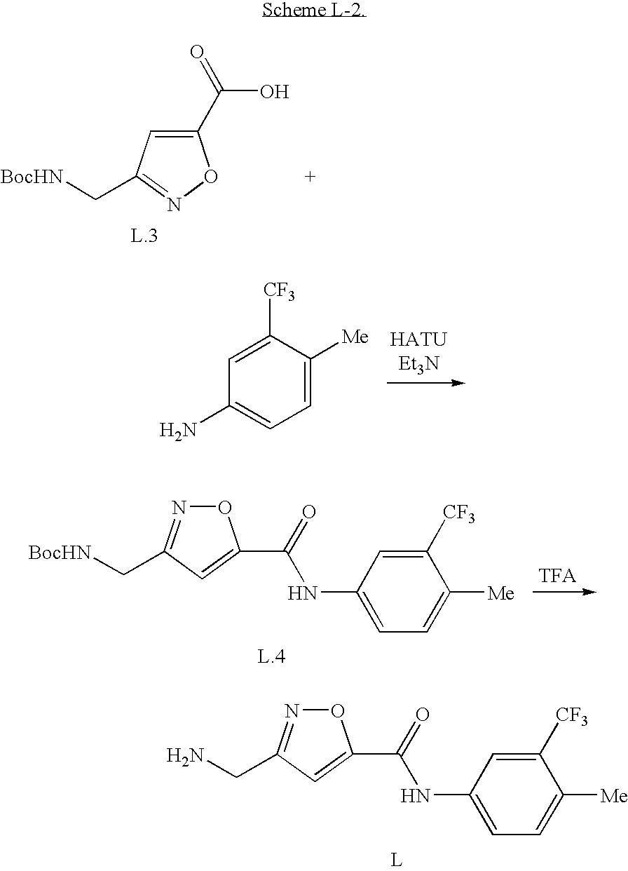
C1=C([Me])C([CF3])=CC(N)=C1.C(=O)(NC1=CC=C([Me])C([CF3])=C1)C1=CC(C[BocHN])=NO1.C(=O)(NC1=CC=C([Me])C([CF3])=C1)C1=CC(CN)=NO1.C1(C(=O)O)=CC(C[BocHN])=NO1
